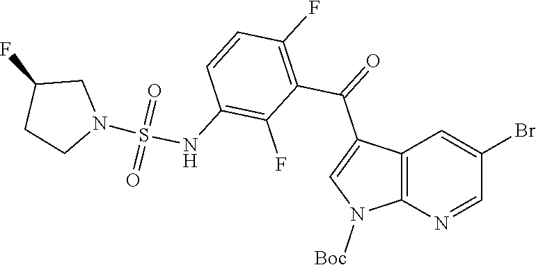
C12=C(N=CC(Br)=C1)N([Boc])C=C2C(=O)C1=C(F)C=CC(NS(N2CC(F)CC2)(=O)=O)=C1F
